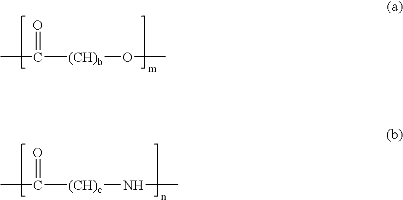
CC([(CH)b]OC)=O.CC([(CH)c]NC)=O
